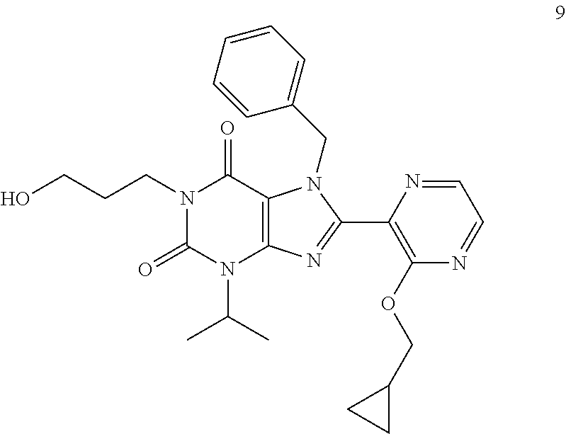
N1(CCCO)C(=O)N(C(C)C)C2=C(C1=O)N(CC1=CC=CC=C1)C(C1=C(OCC3CC3)N=CC=N1)=N2
